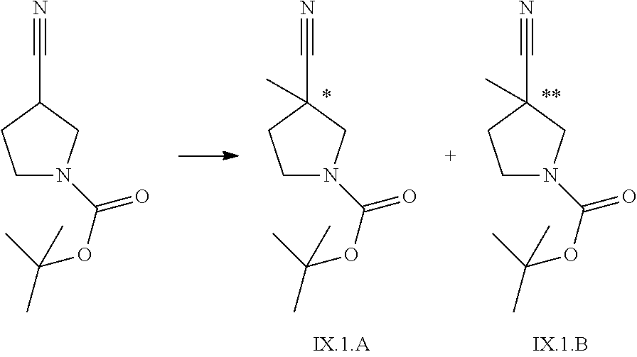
C1N(C(=O)OC(C)(C)C)CC(C#N)C1.C1N(C(=O)OC(C)(C)C)CC(C#N)(C)C1.C1N(C(=O)OC(C)(C)C)CC(C#N)(C)C1
